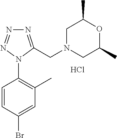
C1(C)=C(N2C(CN3CC(C)OC(C)C3)=NN=N2)C=CC(Br)=C1.Cl
